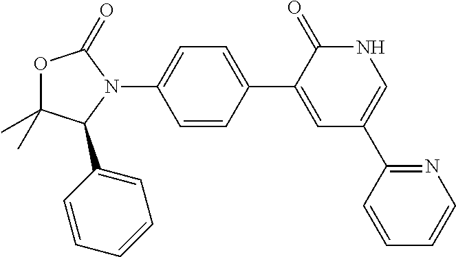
O1C(C)(C)C(C2=CC=CC=C2)N(C2=CC=C(C3=CC(C4=NC=CC=C4)=CNC3=O)C=C2)C1=O
